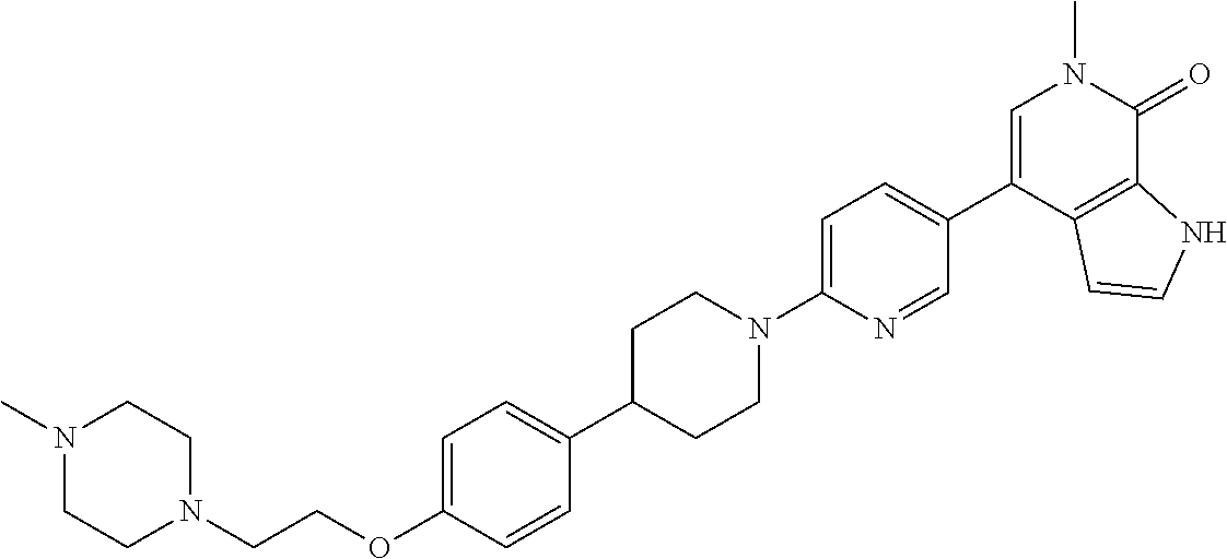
C(OC1=CC=C(C2CCN(C3=CC=C(C4=CN(C)C(=O)C5=C4C=CN5)C=N3)CC2)C=C1)CN1CCN(C)CC1
